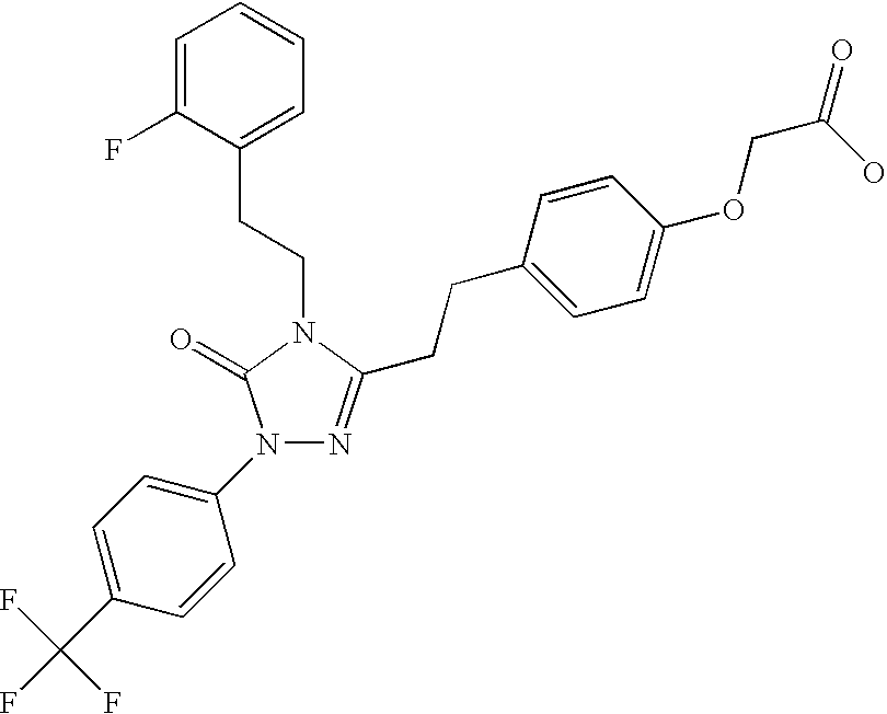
C1(N2N=C(CCC3=CC=C(OCC(O)=O)C=C3)N(CCC3=CC=CC=C3F)C2=O)=CC=C(C(F)(F)F)C=C1
